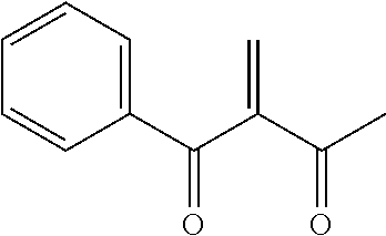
C1(C(C(C(C)=O)=C)=O)=CC=CC=C1
